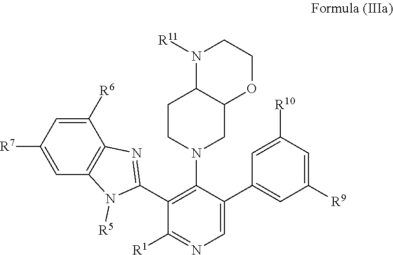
C1=C(C2=CC([R9])=CC([R10])=C2)C(N2CC3C(CC2)N([R11])CCO3)=C(C2=NC3=C(N2[R5])C=C([R7])C=C3[R6])C([R1])=N1
